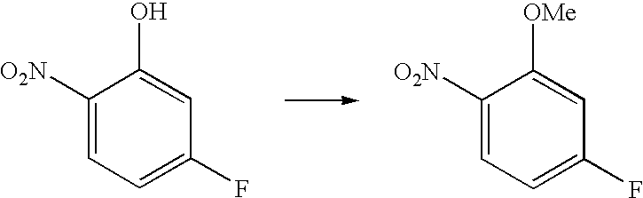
C1([O2N])=CC=C(F)C=C1O.C1([O2N])=CC=C(F)C=C1[OMe]
